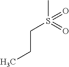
CS(=O)(=O)CCC
